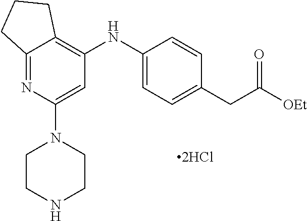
C12=NC(N3CCNCC3)=CC(NC3=CC=C(CC([OEt])=O)C=C3)=C1CCC2
